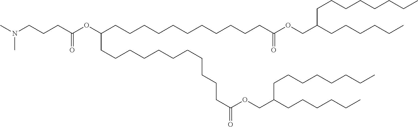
CN(CCCC(OC(CCCCCCCCCCCC(OCC(CCCCCC)CCCCCCCC)=O)CCCCCCCCCCCC(=O)OCC(CCCCCC)CCCCCCCC)=O)C
